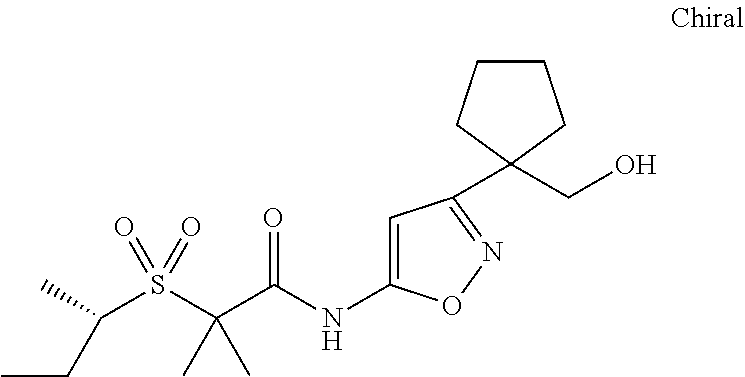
C(S(C(C(NC1=CC(C2(CO)CCCC2)=NO1)=O)(C)C)(=O)=O)(C)CC
